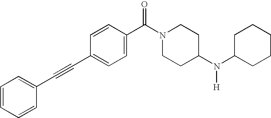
C1=CC=CC(C#CC2=CC=C(C(N3CCC(N(C4CCCCC4)[H])CC3)=O)C=C2)=C1
